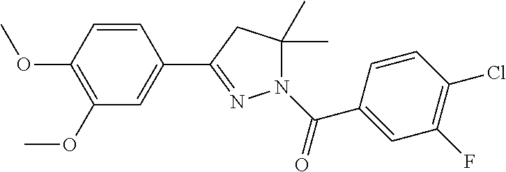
C1=CC(OC)=C(OC)C=C1C1=NN(C(C2=CC(F)=C(Cl)C=C2)=O)C(C)(C)C1
